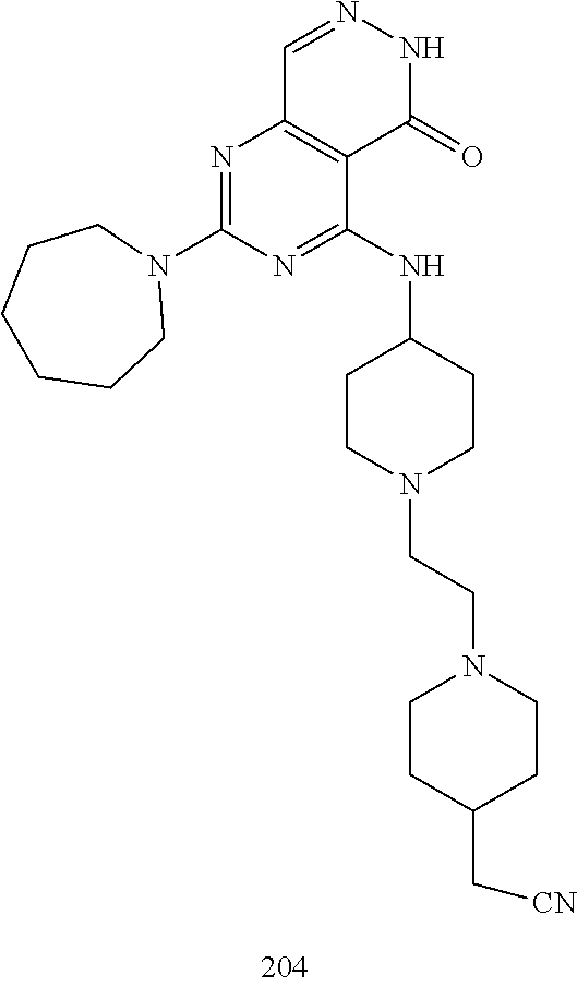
C1=NNC(=O)C2=C1N=C(N1CCCCCC1)N=C2NC1CCN(CCN2CCC(C[CN])CC2)CC1
